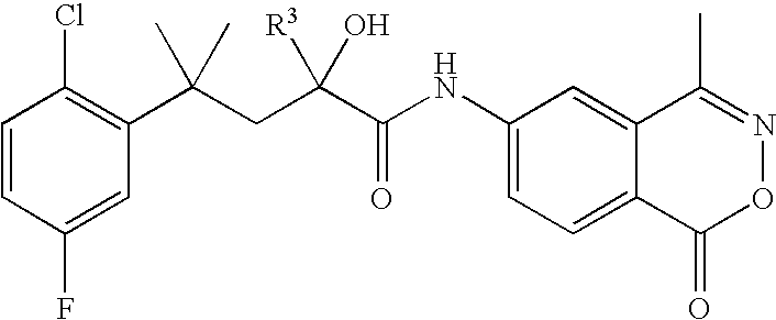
C1=CC(F)=CC(C(CC(C(NC2=CC=C3C(=C2)C(C)=NOC3=O)=O)([R3])O)(C)C)=C1Cl
